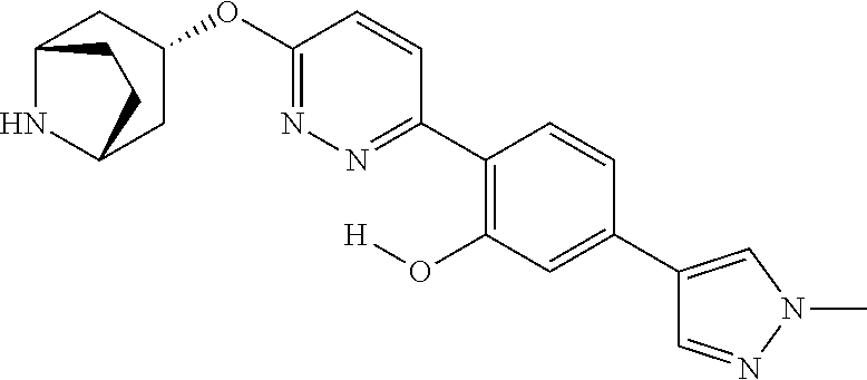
C12NC(CC(OC3=NN=C(C4=C(O[H])C=C(C5=CN(C)N=C5)C=C4)C=C3)C1)CC2
